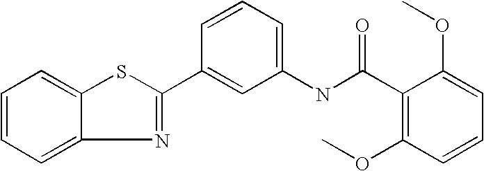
C1=CC=C(NC(=O)C2=C(OC)C=CC=C2OC)C=C1C1=NC2=CC=CC=C2S1
